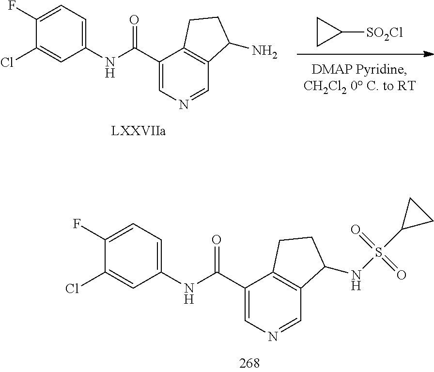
C12=C(CCC1NS(C1CC1)(=O)=O)C(C(=O)NC1=CC=C(F)C(Cl)=C1)=CN=C2.C1CC1[SO2Cl].C12=C(CCC1N)C(C(=O)NC1=CC=C(F)C(Cl)=C1)=CN=C2
